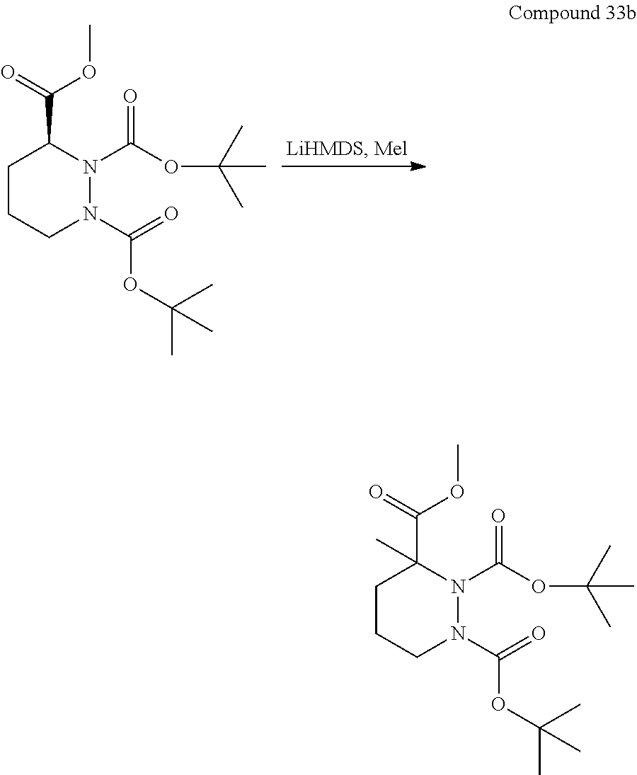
C1CCN(C(=O)OC(C)(C)C)N(C(OC(C)(C)C)=O)C1C(=O)OC.C1CCN(C(=O)OC(C)(C)C)N(C(OC(C)(C)C)=O)C1(C(=O)OC)C
